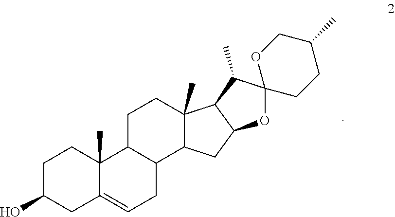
C1C(O)CC2=CCC3C(C2(C)C1)CCC1(C)C3CC2C1C(C)C1(O2)CCC(C)CO1
